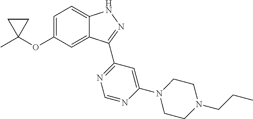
C1C(C)(OC2=CC=C3C(=C2)C(C2=NC=NC(N4CCN(CCC)CC4)=C2)=NN3)C1
